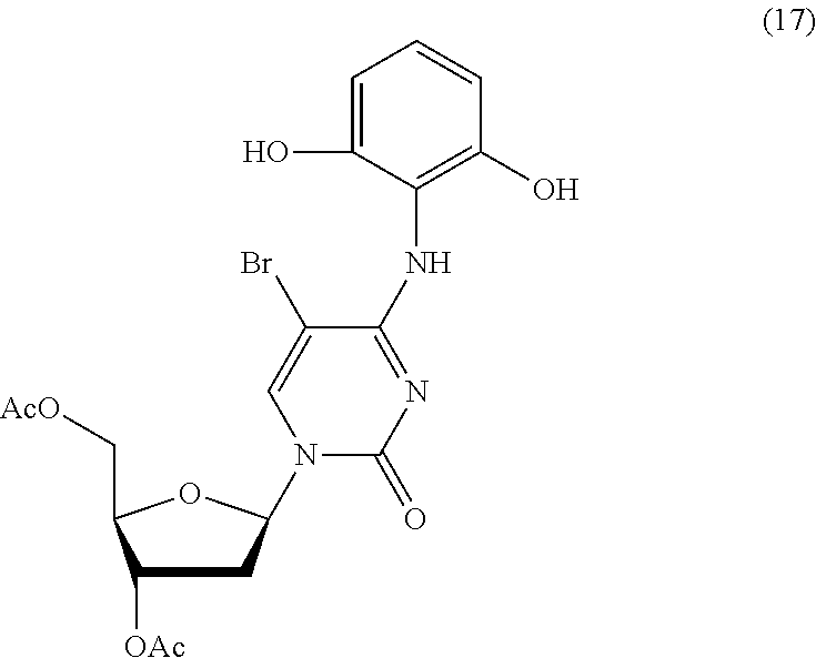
C1(NC2=C(O)C=CC=C2O)=NC(=O)N(C2CC([OAc])C(C[AcO])O2)C=C1Br
